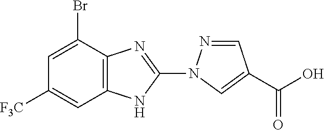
C1=NN(C2=NC3=C(N2)C=C([F3C])C=C3Br)C=C1C(O)=O
